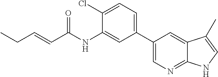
C(=CC(NC1=CC(C2=CN=C3C(=C2)C(C)=CN3)=CC=C1Cl)=O)CC
